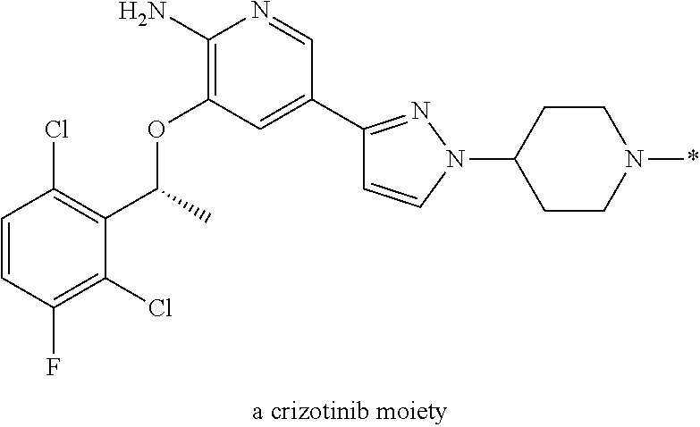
C1=CC(F)=C(Cl)C(C(OC2=C(N)N=CC(C3=NN(C4CCN(*)CC4)C=C3)=C2)C)=C1Cl
